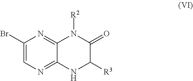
N1([R2])C2=NC(Br)=CN=C2NC([R3])C1=O
